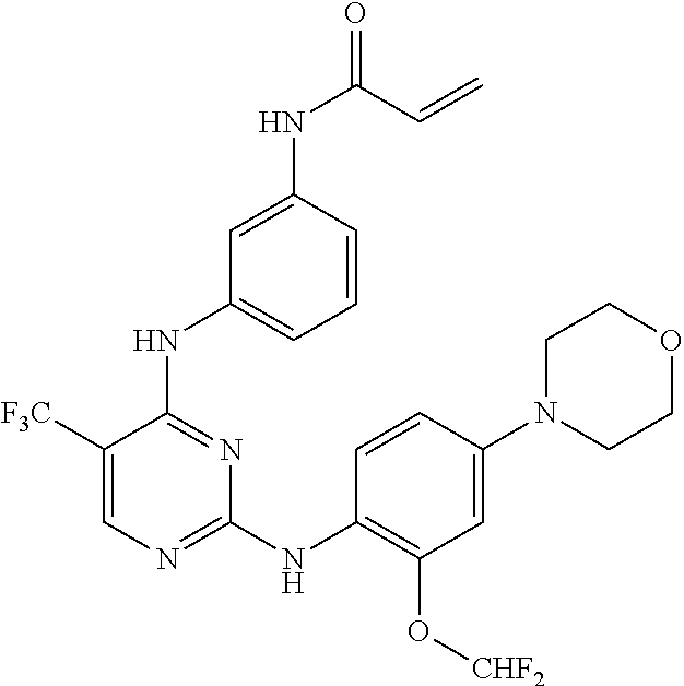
C1OCCN(C2=CC(O[CHF2])=C(NC3=NC=C([F3C])C(NC4=CC=CC(NC(=O)C=C)=C4)=N3)C=C2)C1
